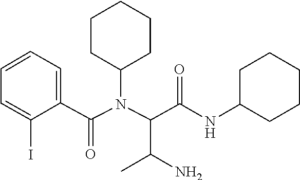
N(C(C1=CC=CC=C1I)=O)(C(C(NC1CCCCC1)=O)C(N)C)C1CCCCC1
